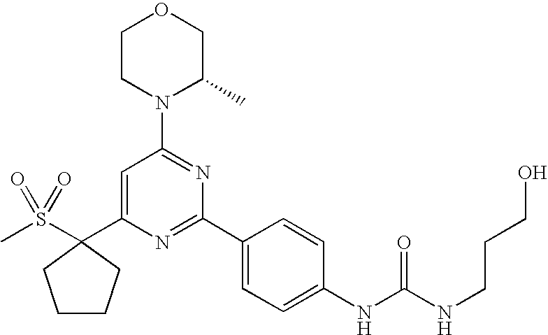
C1=C(C2(S(C)(=O)=O)CCCC2)N=C(C2=CC=C(NC(NCCCO)=O)C=C2)N=C1N1C(C)COCC1
